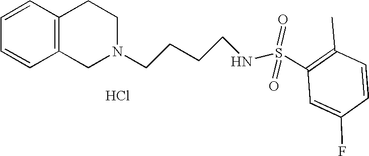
C1=CC=CC2=C1CCN(CCCCNS(=O)(=O)C1=C(C)C=CC(F)=C1)C2.Cl
